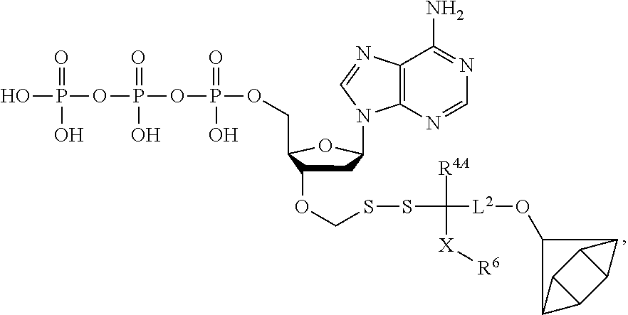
OP(=O)(O)OP(=O)(O)OP(=O)(O)OCC1C(OCSSC([R4A])([L2]OC2C3C4C5C(C43)C52)[X][R6])CC(N2C3=C(C(N)=NC=N3)N=C2)O1
